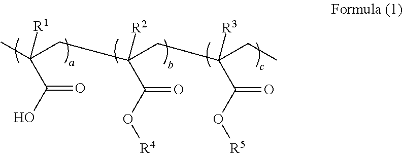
C(CC(CC(CC)(C(O[R5])=O)[R3])([R2])C(O[R4])=O)(C)([R1])C(O)=O
